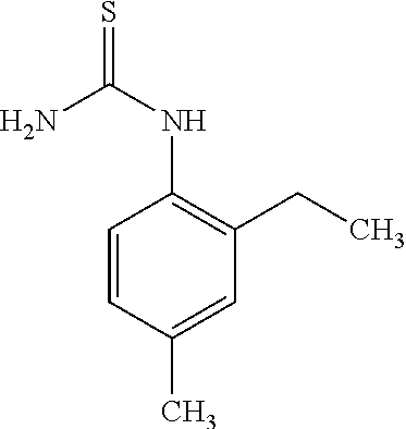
NC(=S)NC1=C(CC)C=C(C)C=C1
